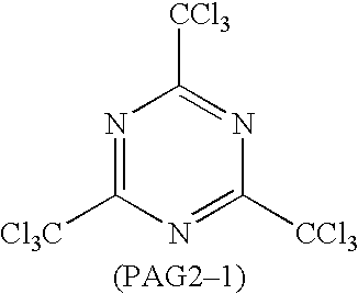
N1=C([Cl3C])N=C([CCl3])N=C1[CCl3]
